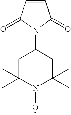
C1C(C)(C)N(O)C(C)(C)CC1N1C(=O)C=CC1=O
